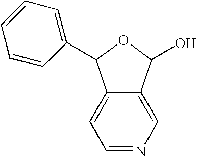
C12=CC=NC=C1C(O)OC2C1=CC=CC=C1
